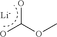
[Li].COC(O)O
